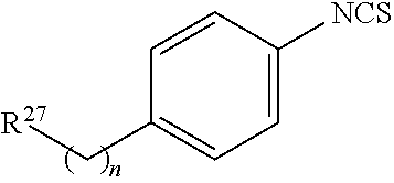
[R27]CC1=CC=C([NCS])C=C1
